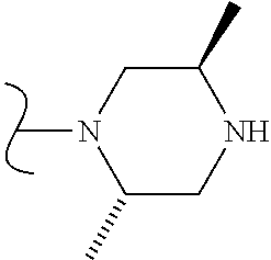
C1C(C)NCC(C)N1C
